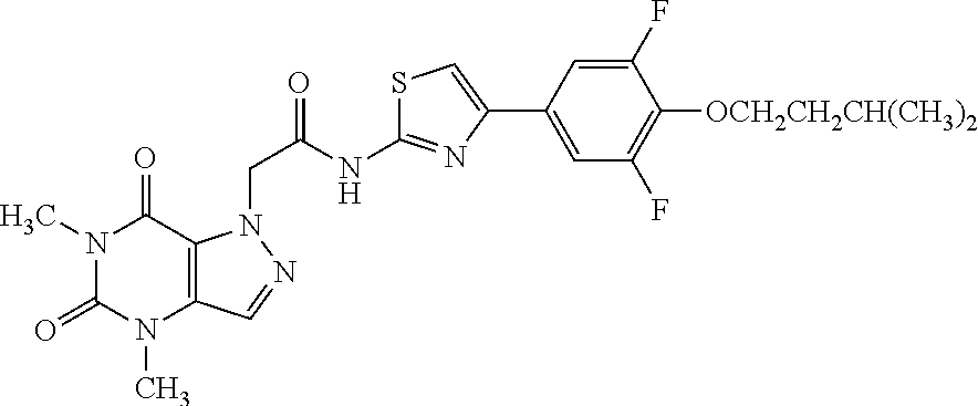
N1(C)C(=O)N(C)C2=C(C1=O)N(CC(=O)NC1=NC(C3=CC(F)=C([OCH2CH2CH(CH3)2])C(F)=C3)=CS1)N=C2
